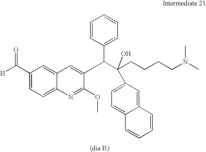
C1(C([H])=O)=CC=C2C(=C1)C=C(C(C(CCCCN(C)C)(C1=CC=C3C(=C1)C=CC=C3)O)C1=CC=CC=C1)C(OC)=N2
